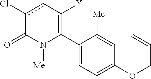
C1(C2=C([Y])cc(Cl)C(=O)N2[Me])=CC=C(OCC=C)C=C1[Me]
